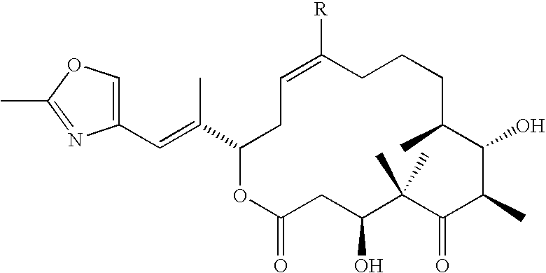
C1(C=C(C2OC(=O)CC(O)C(C)(C)C(=O)C(C)C(O)C(C)CCCC([R])=CC2)C)=COC(C)=N1
